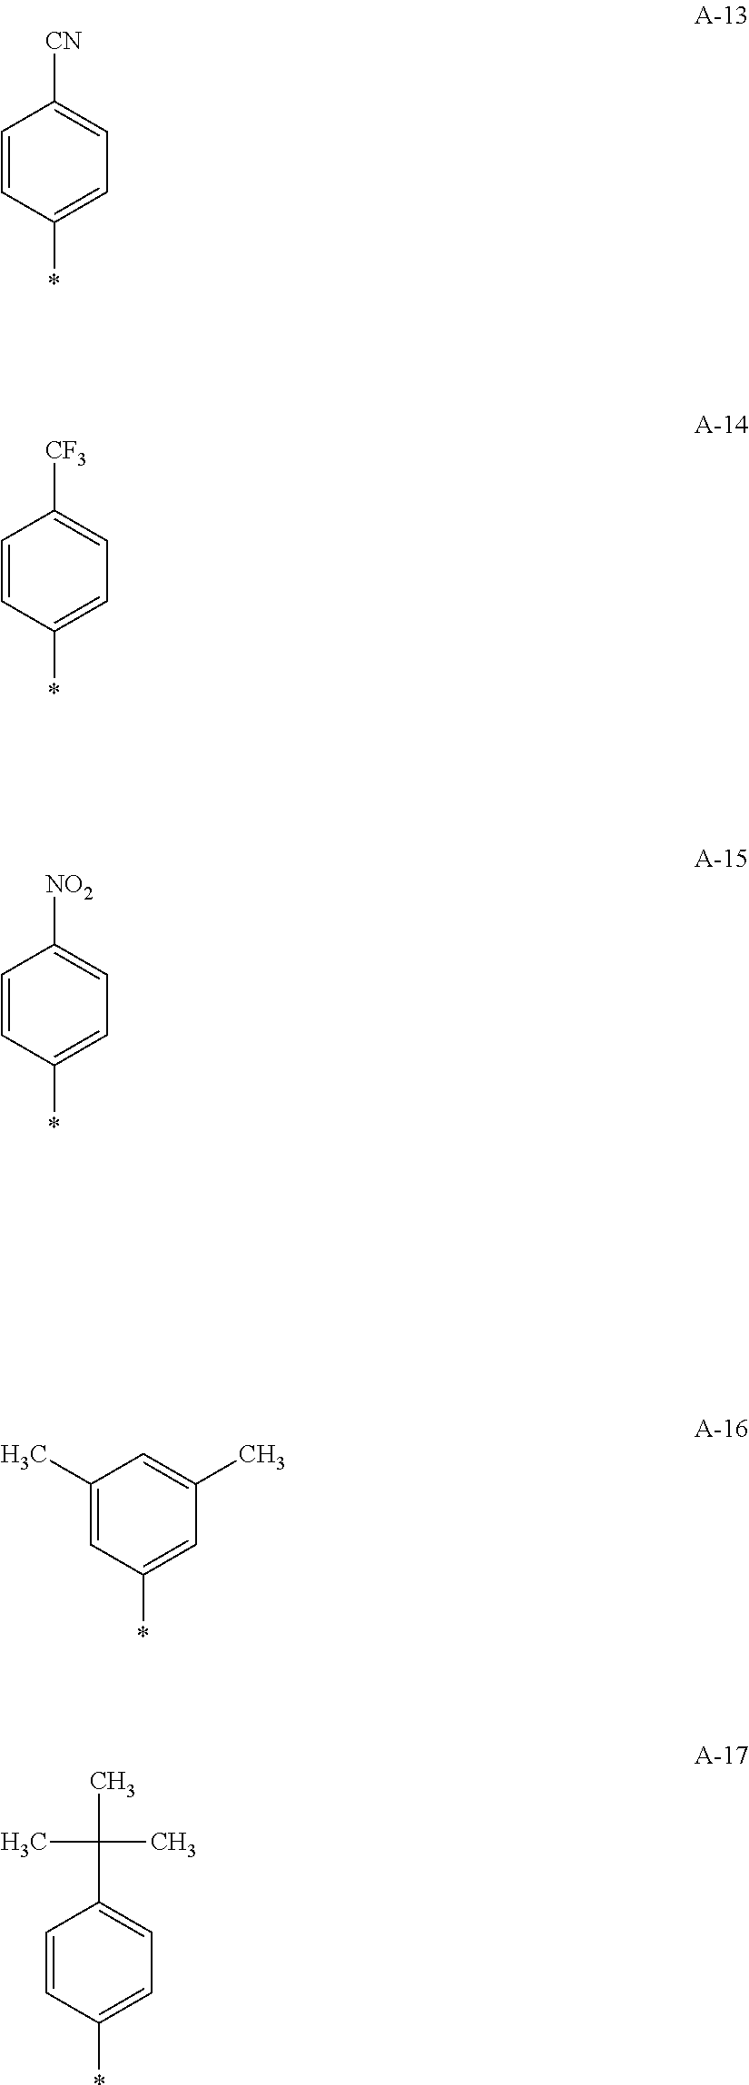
C1(*)=CC=C([CN])C=C1.*C1=CC=C([NO2])C=C1.C1(*)=CC=C([CF3])C=C1.C1(*)=CC(C)=CC(C)=C1.C1(*)=CC=C(C(C)(C)C)C=C1
